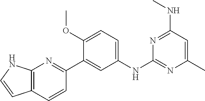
C1=C(NC2=NC(C)=CC(NC)=N2)C=C(C2=NC3=C(C=C2)C=CN3)C(OC)=C1
